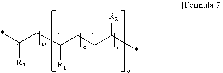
[R3]C(*)CC(CCC(*)[R2])[R1]
